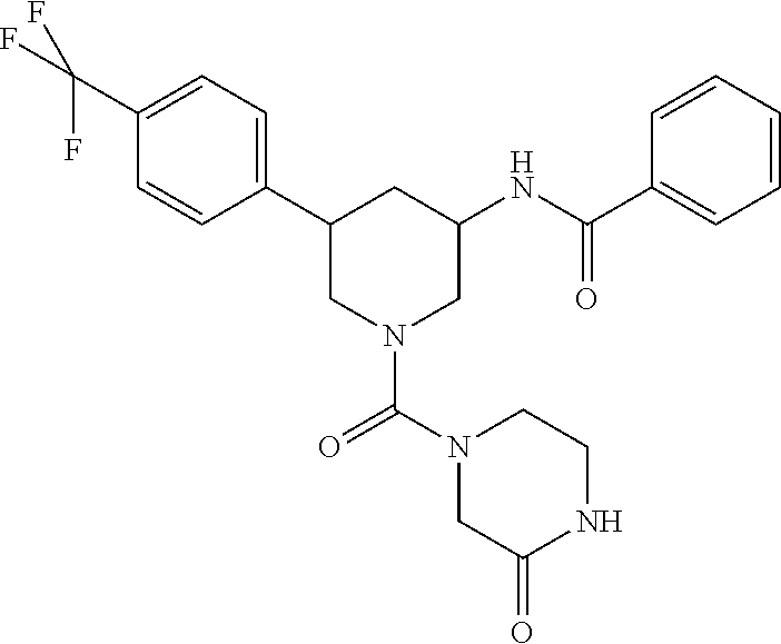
C1(C2CN(C(=O)N3CC(=O)NCC3)CC(NC(C3=CC=CC=C3)=O)C2)=CC=C(C(F)(F)F)C=C1
